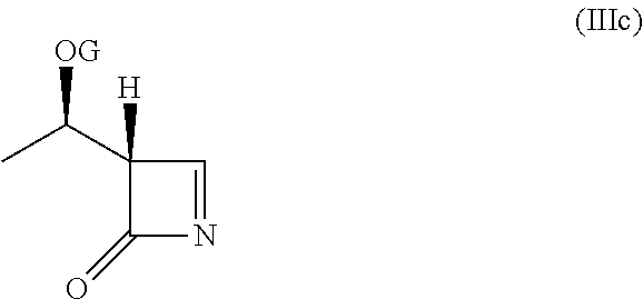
C1([H])(C(C)[OG])C(=O)N=C1
